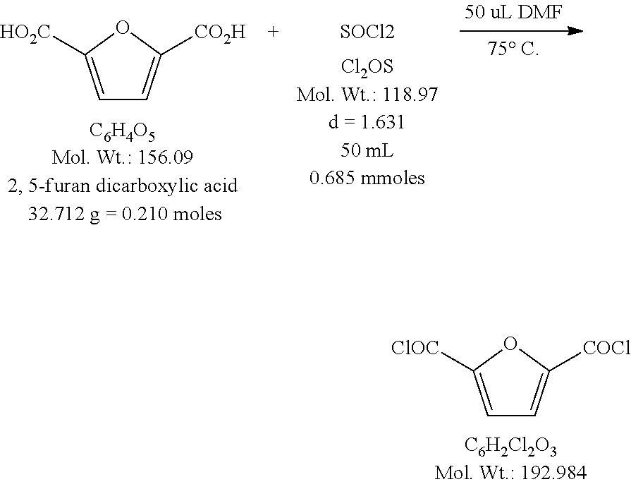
C1=C([HO2C])OC([CO2H])=C1.C1=C([ClOC])OC([COCl])=C1
